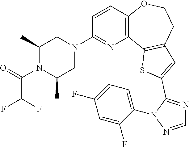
C1(N2CC(C)N(C(C(F)F)=O)C(C)C2)=NC2=C(C=C1)OCCC1=C2SC(C2=NC=NN2C2=CC=C(F)C=C2F)=C1
